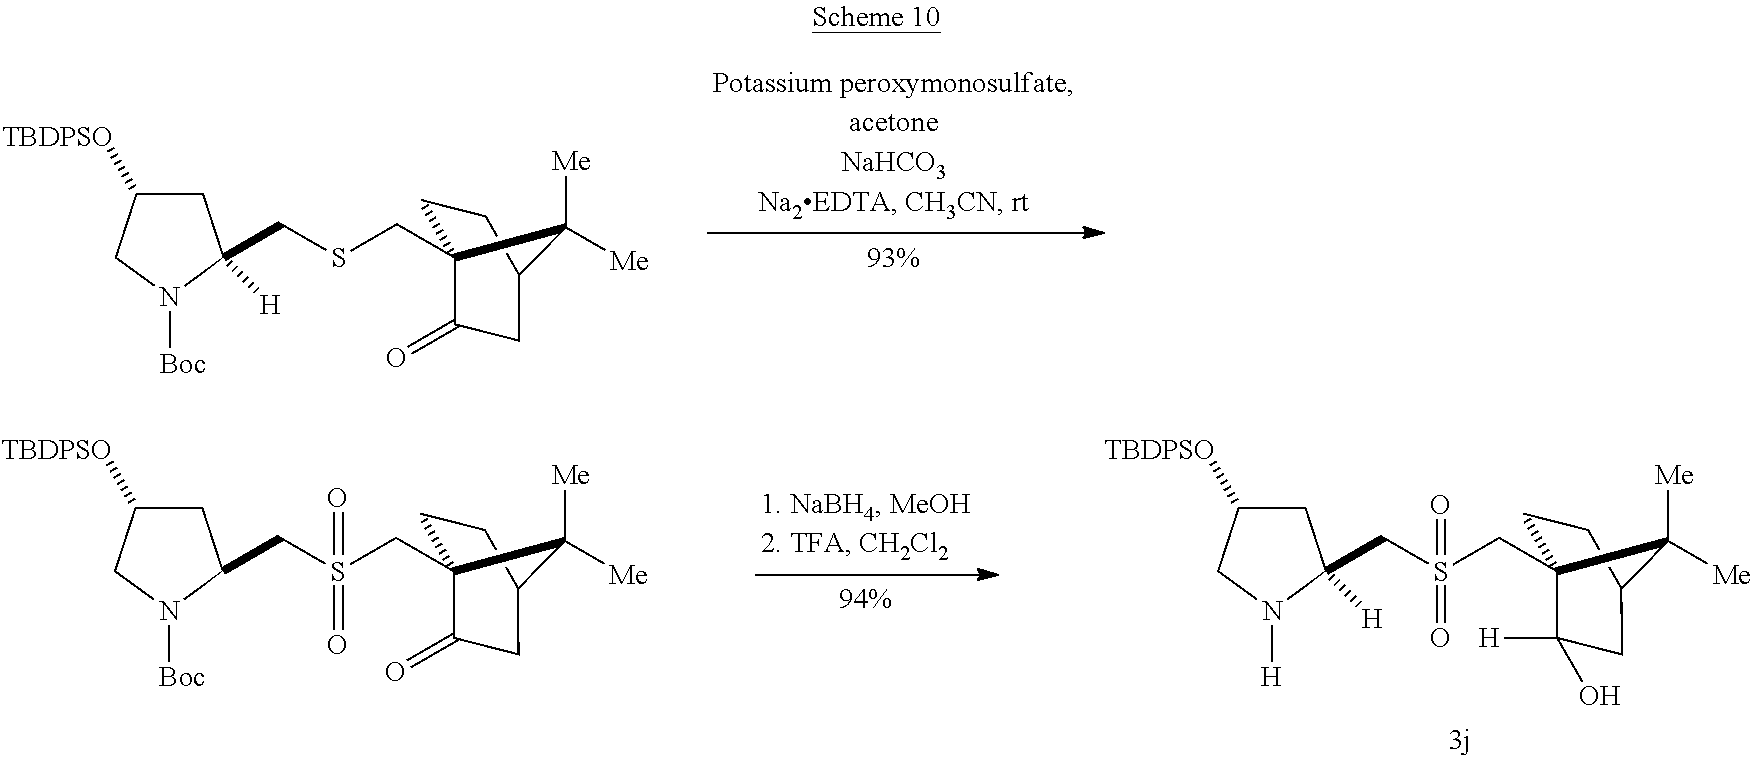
C1C([TBDPSO])CN([Boc])C1(CSCC12CCC(CC1=O)C2([Me])[Me])[H].C1C([TBDPSO])CN([Boc])C1CS(CC12CCC(CC1=O)C2([Me])[Me])(=O)=O.C1C([TBDPSO])CN([H])C1(CS(CC12CCC(CC1([H])O)C2([Me])[Me])(=O)=O)[H]
